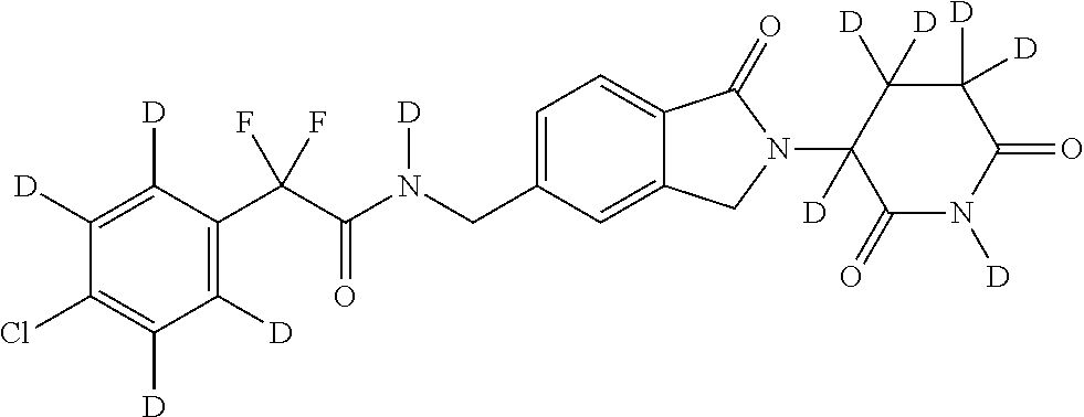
C1([D])=C([D])C(C(C(N(CC2=CC=C3C(=C2)CN(C2([D])C(=O)N([D])C(=O)C([D])([D])C2([D])[D])C3=O)[D])=O)(F)F)=C([D])C([D])=C1Cl
